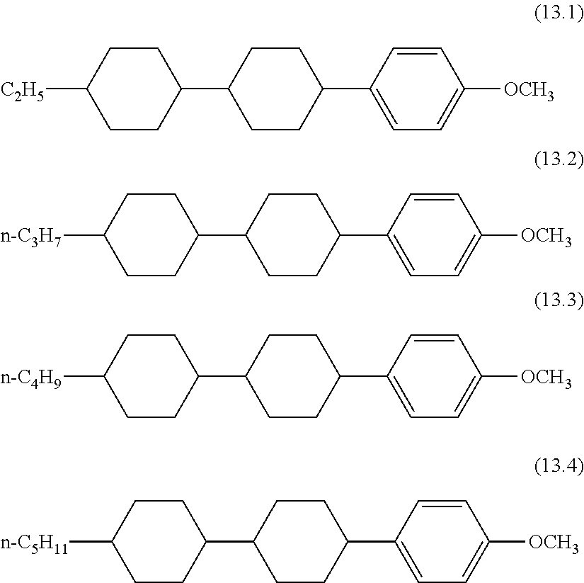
C1CC(C2CCC([C2H5])CC2)CCC1C1=CC=C([OCH3])C=C1.C1CC(C2CCC([n-C3H7])CC2)CCC1C1=CC=C([OCH3])C=C1.C1CC(C2CCC([n-C4H9])CC2)CCC1C1=CC=C([OCH3])C=C1.C1CC(C2CCC([n-C5H11])CC2)CCC1C1=CC=C([OCH3])C=C1
